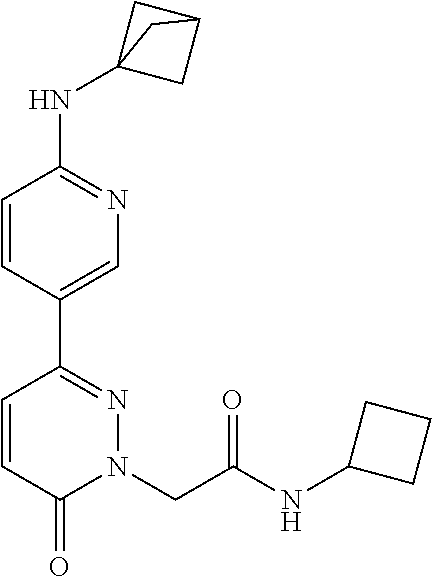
N(C1=NC=C(C2=NN(CC(NC3CCC3)=O)C(=O)C=C2)C=C1)C12CC(C1)C2
